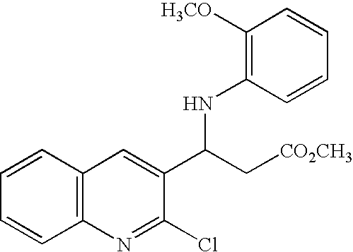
C12=C(C=CC=C1)C=C(C(C[CO2CH3])NC1=C([H3CO])C=CC=C1)C(Cl)=N2
